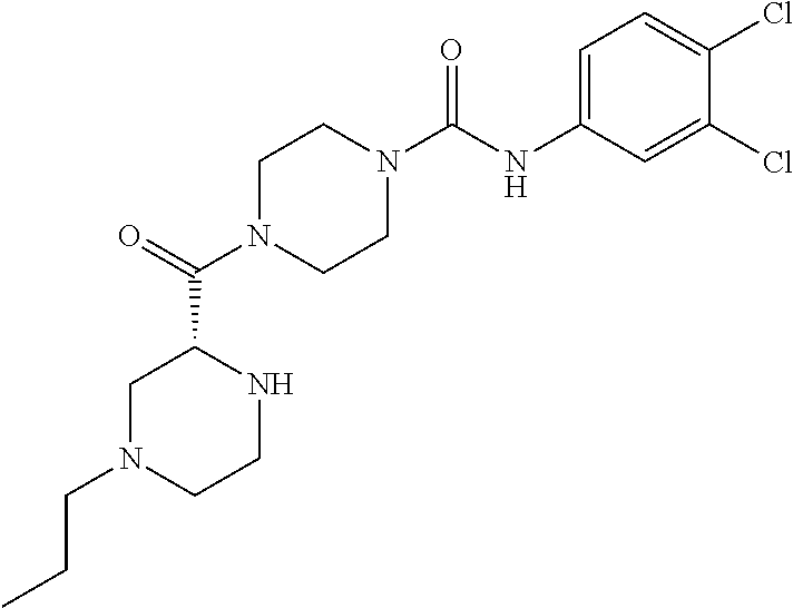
C1N(C(C2CN(CCC)CCN2)=O)CCN(C(NC2=CC=C(Cl)C(Cl)=C2)=O)C1
